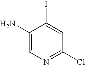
C1(N)=CN=C(Cl)C=C1I
